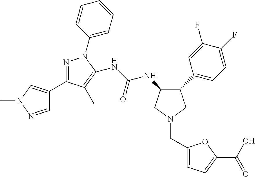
N(C(NC1C(C2=CC=C(F)C(F)=C2)CN(CC2=CC=C(C(O)=O)O2)C1)=O)C1=C(C)C(C2=CN(C)N=C2)=NN1C1=CC=CC=C1
